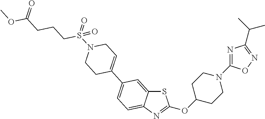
S1C2=CC(C3=CCN(S(=O)(CCCC(OC)=O)=O)CC3)=CC=C2N=C1OC1CCN(C2=NC(C(C)C)=NO2)CC1
